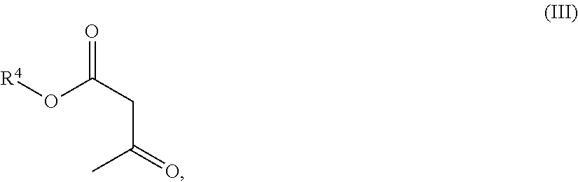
O(C(CC(C)=O)=O)[R4]
